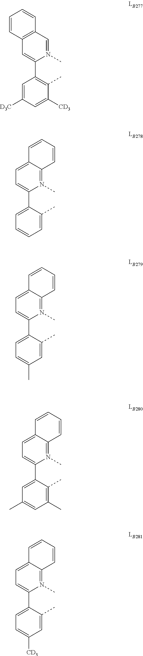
C1=CC=C(C2=CC=C3C(=N2C)C=CC=C3)C(C)=C1.C1=C([CD3])C(C)=C(C2=CC3=C(C=N2C)C=CC=C3)C=C1[D3C].C1(C)=CC=C(C2=CC=C3C(=N2C)C=CC=C3)C(C)=C1.C1=C(C)C=C(C2=CC=C3C(=N2C)C=CC=C3)C(C)=C1C.C1([CD3])=CC=C(C2=CC=C3C(=N2C)C=CC=C3)C(C)=C1
